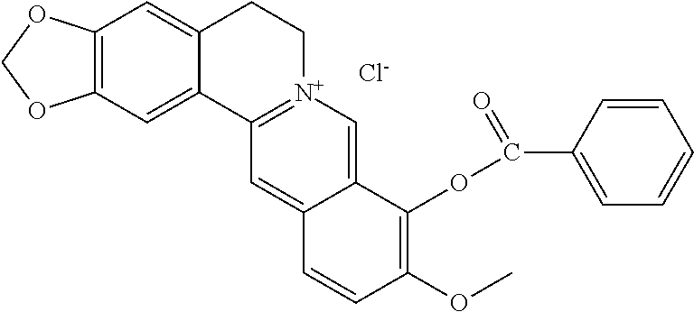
C12=C(C=C3C(=C1)CC[N+]1=C3C=C3C(=C1)C(OC(C1=CC=CC=C1)=O)=C(OC)C=C3)OCO2.[Cl-]
